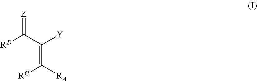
C(=C([RA])[RC])(C([RD])=[Z])[Y]
